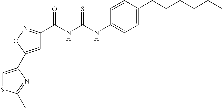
N(C(=S)NC(=O)C1=NOC(C2=CSC(C)=N2)=C1)C1=CC=C(CCCCCC)C=C1
